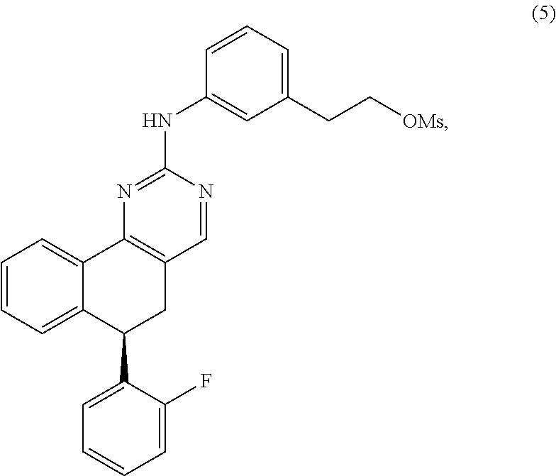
C1(CC[OMs])=CC=CC(NC2=NC3=C(C=N2)CC(C2=CC=CC=C2F)C2=CC=CC=C32)=C1
